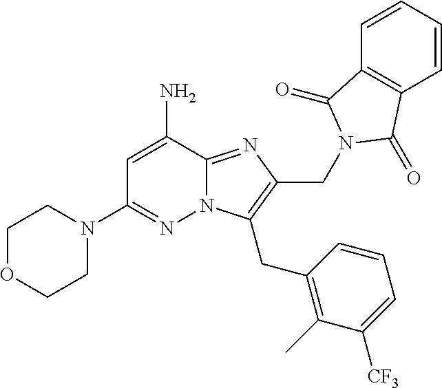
N12C(=NC(CN3C(=O)C4=C(C=CC=C4)C3=O)=C1CC1=C(C)C([CF3])=CC=C1)C(N)=CC(N1CCOCC1)=N2
